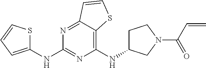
C1(NC2CCN(C(C=C)=O)C2)=C2C(=NC(NC3=CC=CS3)=N1)C=CS2
